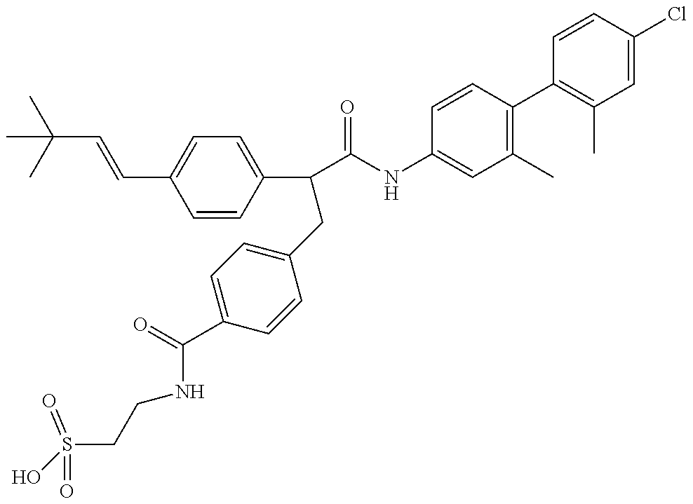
OS(CCNC(C1=CC=C(CC(C2=CC=C(C=CC(C)(C)C)C=C2)C(=O)NC2=CC(C)=C(C3=C(C)C=C(Cl)C=C3)C=C2)C=C1)=O)(=O)=O
